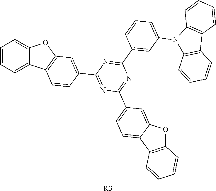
C1=CC=C2C(=C1)OC1=C2C=CC(C2=NC(C3=CC=C4C(=C3)OC3=C4C=CC=C3)=NC(C3=CC(N4C5=C(C6=C4C=CC=C6)C=CC=C5)=CC=C3)=N2)=C1.[R3]
